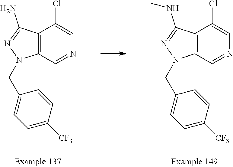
C12=C(C=NC=C1Cl)N(CC1=CC=C([CF3])C=C1)N=C2N.C12=C(C=NC=C1Cl)N(CC1=CC=C([CF3])C=C1)N=C2NC
